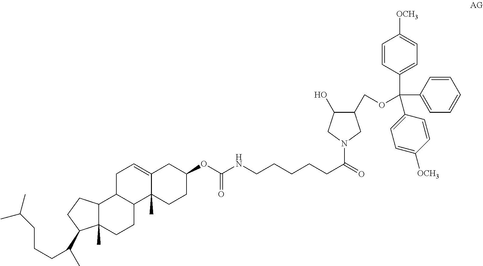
C12=CCC3C(C1(C)CCC(OC(=O)NCCCCCC(=O)N1CC(O)C(COC(C4=CC=C([OCH3])C=C4)(C4=CC=CC=C4)C4=CC=C([OCH3])C=C4)C1)C2)CCC1(C)C3CCC1C(CCCC(C)C)C
